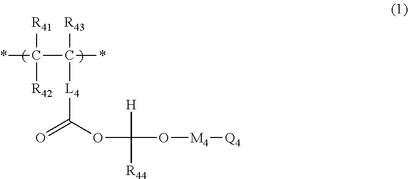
*C([R41])(C([R43])(*)[L4]C(=O)OC([H])([R44])O[M4][Q4])[R42]
